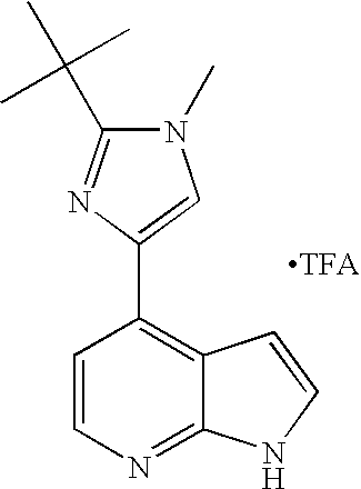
N1(C)C(C(C)(C)C)=NC(C2=C3C(=NC=C2)NC=C3)=C1.[TFA]
